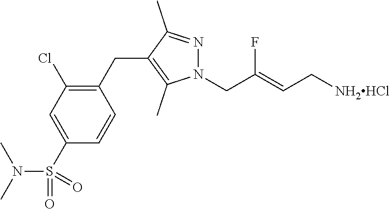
N1(CC(=CC[NH2HCl])F)N=C(C)C(CC2=C(Cl)C=C(S(N(C)C)(=O)=O)C=C2)=C1C
